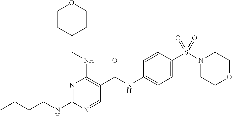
C(NC1=NC(NCC2CCOCC2)=C(C(NC2=CC=C(S(N3CCOCC3)(=O)=O)C=C2)=O)C=N1)CCC
